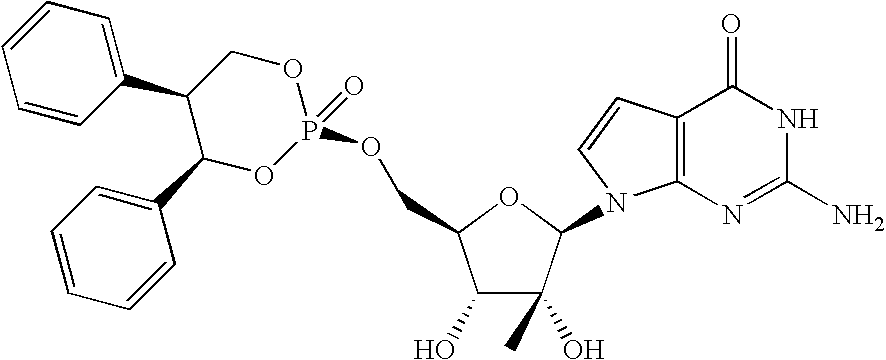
C1(O)C(O)(C)C(N2C3=C(C=C2)C(=O)NC(N)=N3)OC1COP1(=O)OCC(C2=CC=CC=C2)C(C2=CC=CC=C2)O1
